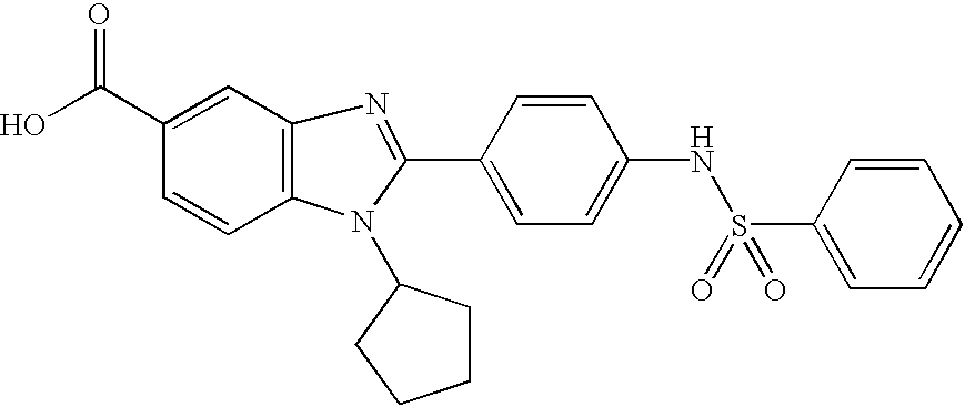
C1=CC2=C(C=C1C(O)=O)N=C(C1=CC=C(NS(C3=CC=CC=C3)(=O)=O)C=C1)N2C1CCCC1
